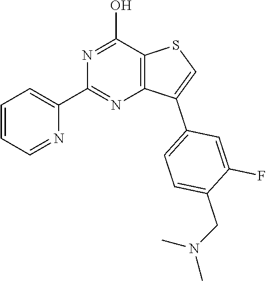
C12=C(C(O)=NC(C3=CC=CC=N3)=N1)SC=C2C1=CC=C(CN(C)C)C(F)=C1
